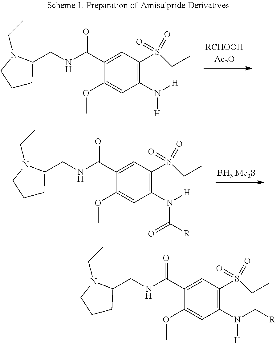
C1CC(CNC(C2=CC(S(CC)(=O)=O)=C(N([H])[H])C=C2OC)=O)N(CC)C1.C1CC(CNC(C2=CC(S(CC)(=O)=O)=C(N([H])C([R])=O)C=C2OC)=O)N(CC)C1.C1CC(CNC(C2=CC(S(CC)(=O)=O)=C(N(C[R])[H])C=C2OC)=O)N(CC)C1
